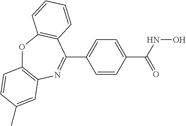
O1C2=C(N=C(C3=CC=C(C(NO)=O)C=C3)C3=C1C=CC=C3)C=C(C)C=C2
